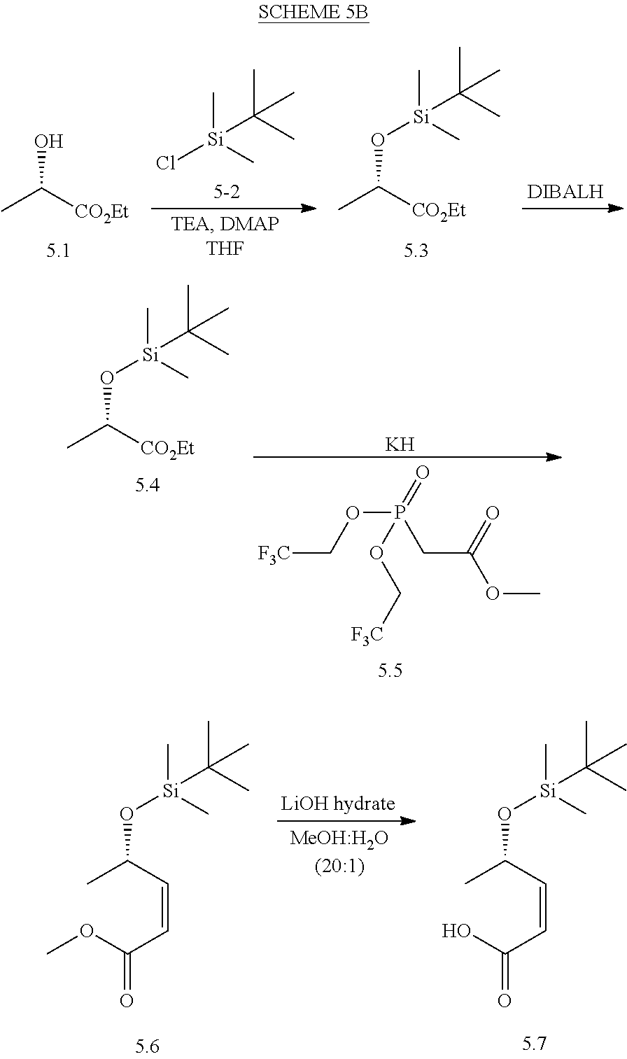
C[Si](C)(Cl)C(C)(C)C.C([CO2Et])(C)O[Si](C)(C)C(C)(C)C.OC([CO2Et])C.[F3C]COP(=O)(CC(OC)=O)OC[F3C].C([CO2Et])(C)O[Si](C)(C)C(C)(C)C.[K].C(C=CC(OC)=O)(C)O[Si](C)(C)C(C)(C)C.C(C=CC(O)=O)(C)O[Si](C)(C)C(C)(C)C
